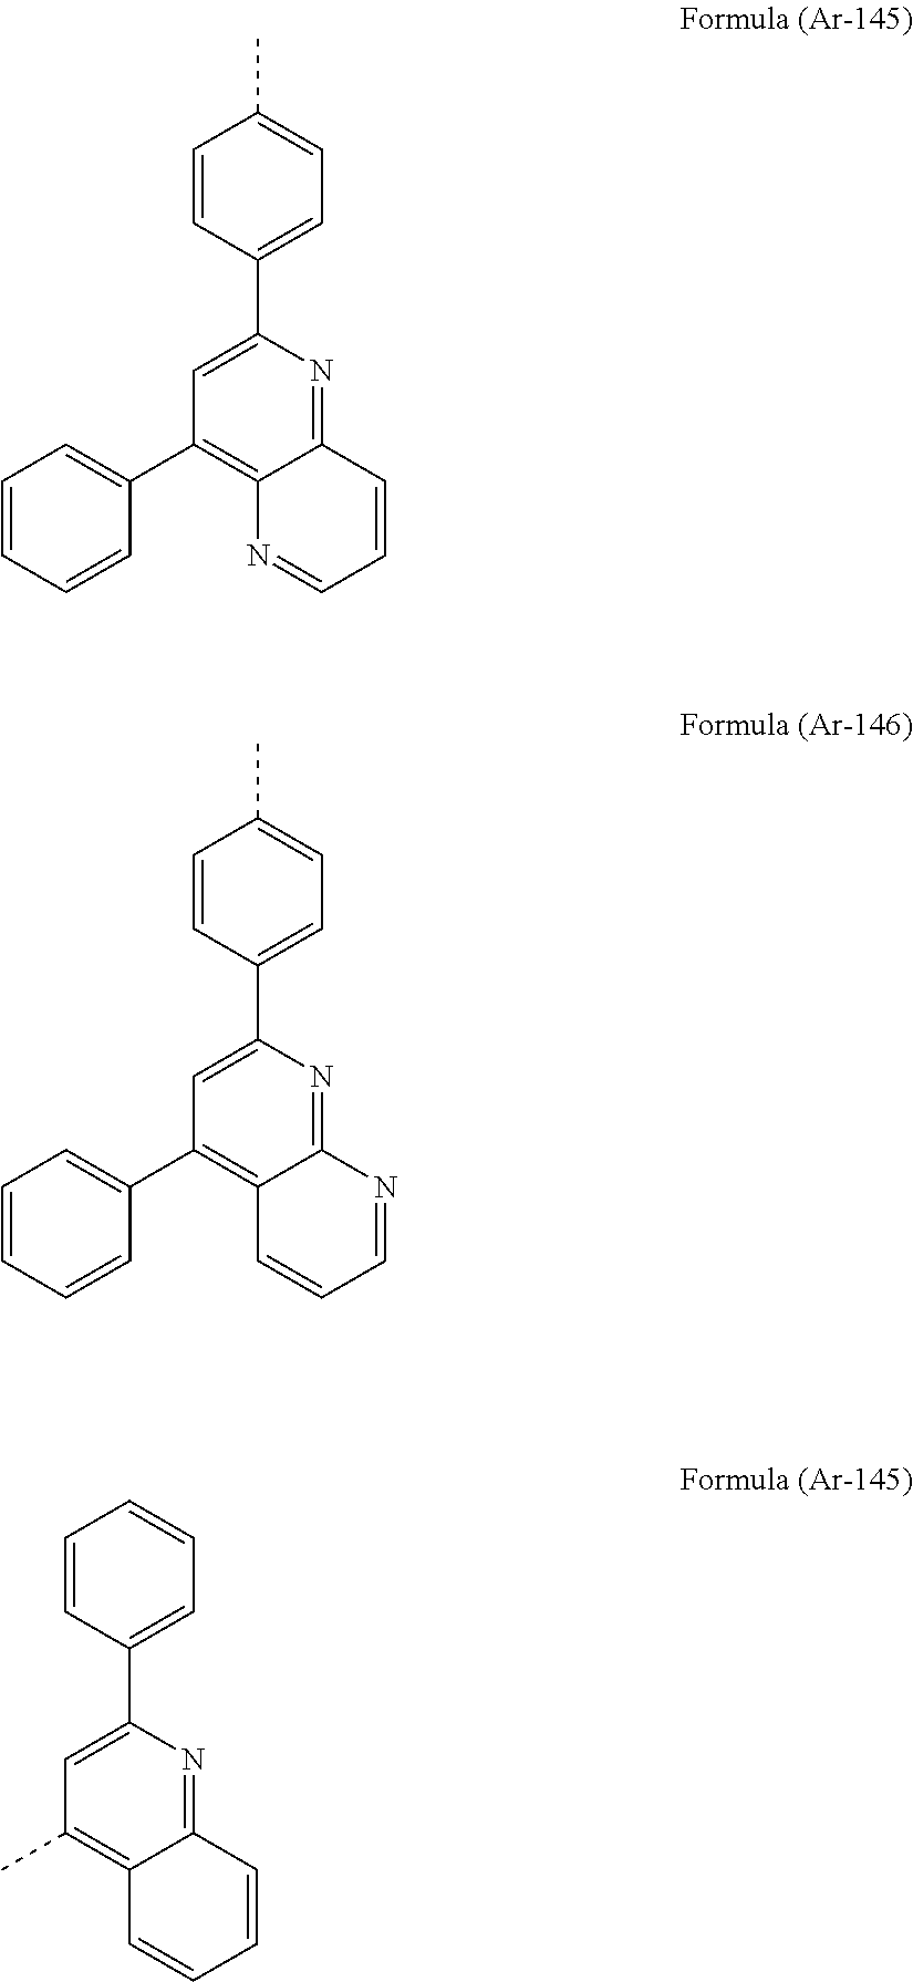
C1=CC(C2=CC(C3=CC=CC=C3)=C3C(=N2)C=CC=N3)=CC=C1C.C1=CC(C2=CC(C3=CC=CC=C3)=C3C(=N2)N=CC=C3)=CC=C1C.C1=CC(C2=CC(C)=C3C(=N2)C=CC=C3)=CC=C1
